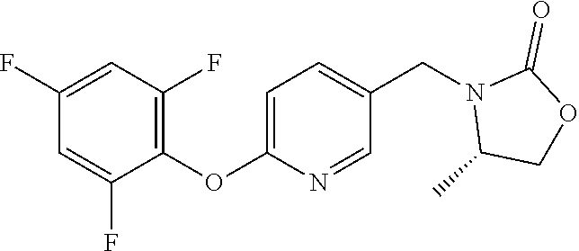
C1(F)=CC(F)=C(OC2=CC=C(CN3C(C)COC3=O)C=N2)C(F)=C1
